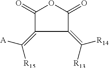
C1(=O)C(=C([R15])[A])C(=C([R13])[R14])C(=O)O1
